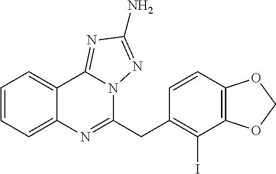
C1=CC=C2C(=C1)N=C(CC1=C(I)C3=C(C=C1)OCO3)N1C2=NC(N)=N1
